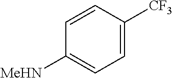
C1=C([CF3])C=CC([MeHN])=C1
